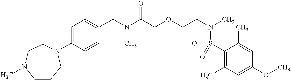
C1=C(N2CCCN(C)CC2)C=CC(CN(C(COCCN(C)S(=O)(C2=C(C)C=C(OC)C=C2C)=O)=O)C)=C1
